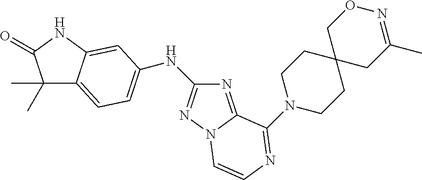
C1(C)(C)C2=CC=C(NC3=NN4C(=N3)C(N3CCC5(CC3)CC(C)=NOC5)=NC=C4)C=C2NC1=O
